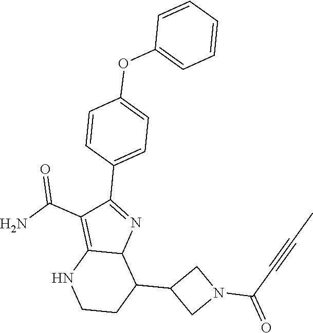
C1=CC=CC(OC2=CC=C(C3=NC4C(=C3C(=O)N)NCCC4C3CN(C(=O)C#CC)C3)C=C2)=C1
